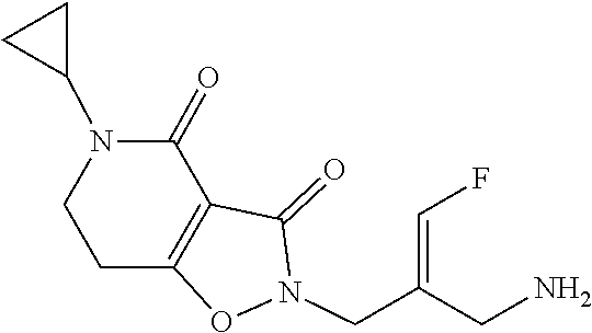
C1C2=C(C(=O)N(C3CC3)C1)C(=O)N(CC(=CF)CN)O2
